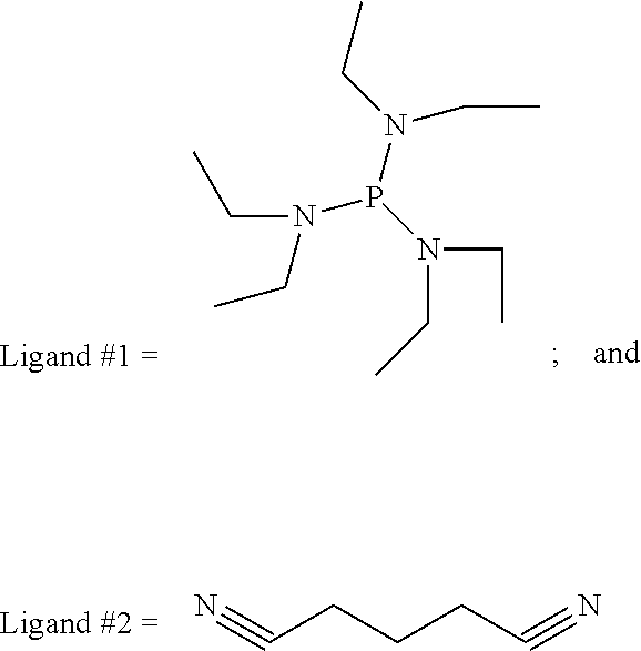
N(P(N(CC)CC)N(CC)CC)(CC)CC.N#CCCCC#N
